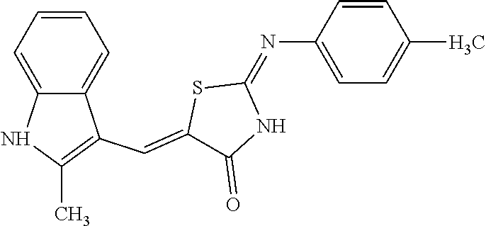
C1=C2C(=CC=C1)C(C=C1SC(=NC3=CC=C(C)C=C3)NC1=O)=C(C)N2
